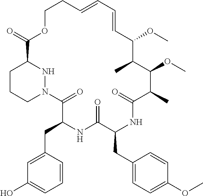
C1CCN2NC1C(=O)OCCC=CC=CC(OC)C(C)C(OC)C(C)C(=O)NC(CC1=CC=C(OC)C=C1)C(=O)NC(CC1=CC(O)=CC=C1)C2=O
